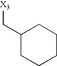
[X3]CC1CCCCC1
